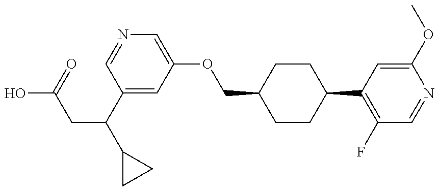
OC(=O)CC(C1CC1)C1=CC(OCC2CCC(C3=C(F)C=NC(OC)=C3)CC2)=CN=C1
